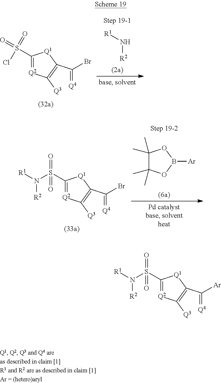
C1(S(=O)(=O)Cl)=[Q2]C([Q3])=C(C(=[Q4])Br)[Q1]1.[R1]N[R2].C1(S(=O)(=O)N([R1])[R2])=[Q2]C([Q3])=C(C(=[Q4])Br)[Q1]1.C1(C)(C)C(C)(C)OB([Ar])O1.C1(S(=O)(=O)N([R1])[R2])=[Q2]C([Q3])=C(C(=[Q4])[Ar])[Q1]1
